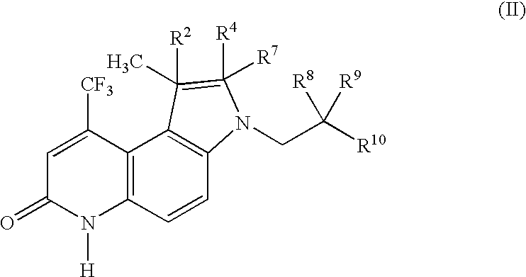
C12=C(C=CC3=C1C([R2])(C)=C([R4])([R7])N3CC([R10])([R9])[R8])N([H])C(=O)C=C2[CF3]
